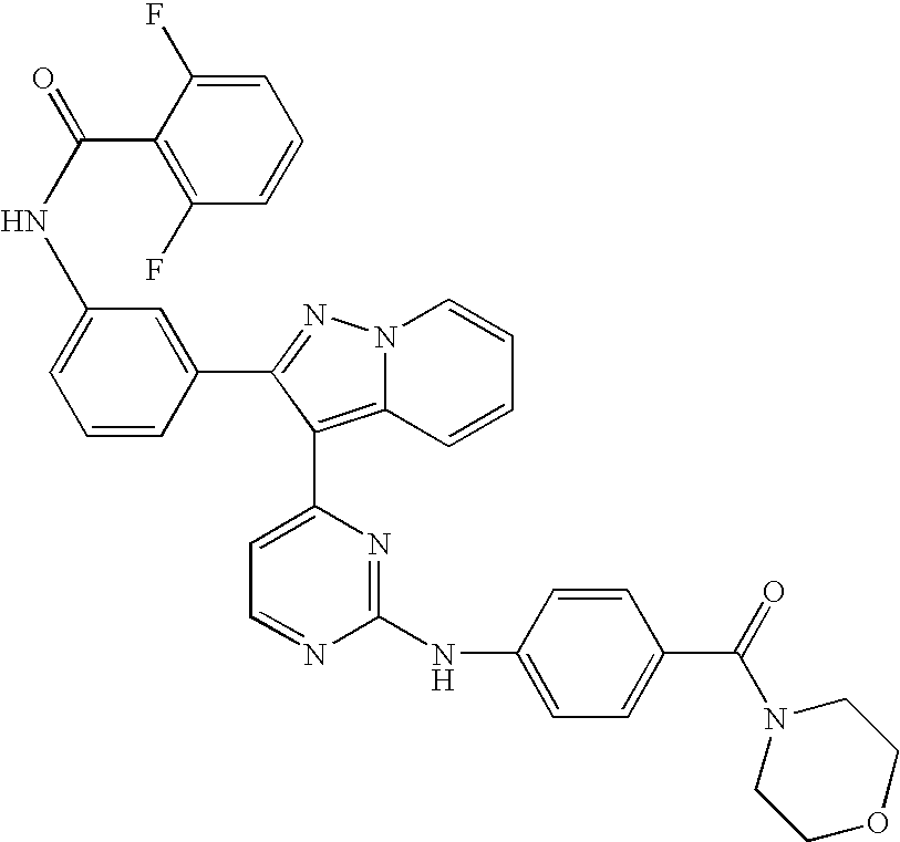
N(C1=CC=CC(C2=NN3C(=C2C2=CC=NC(NC4=CC=C(C(=O)N5CCOCC5)C=C4)=N2)C=CC=C3)=C1)C(=O)C1=C(F)C=CC=C1F
